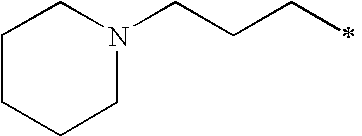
C1CCCN(CCCC)C1
